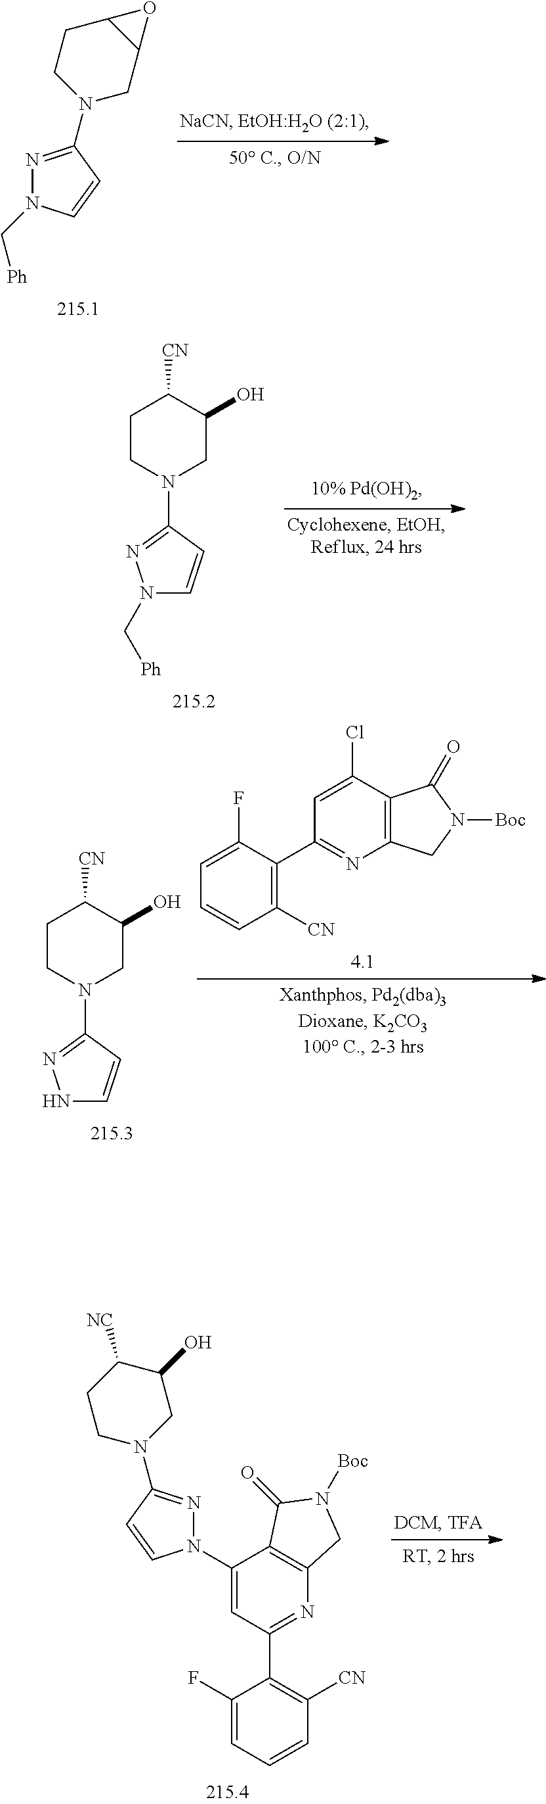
N1=C(N2CC3C(CC2)O3)C=CN1C[Ph].N1(C[Ph])C=CC(N2CC(O)C([CN])CC2)=N1.N1C=CC(N2CC(O)C([CN])CC2)=N1.C1([CN])=C(C2=NC3=C(C(Cl)=C2)C(=O)N([Boc])C3)C(F)=CC=C1.C1(F)=CC=CC([CN])=C1C1=NC2=C(C(N3N=C(N4CC(O)C([NC])CC4)C=C3)=C1)C(=O)N([Boc])C2
